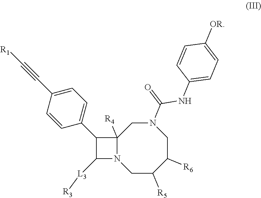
C1C([R5])C([R6])CN(C(=O)NC2=CC=C([OR])C=C2)CC2([R4])N1C([L3][R3])C2C1=CC=C(C#C[R1])C=C1
